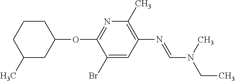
C1=C(Br)C(OC2CC(C)CCC2)=NC(C)=C1N=CN(C)CC
